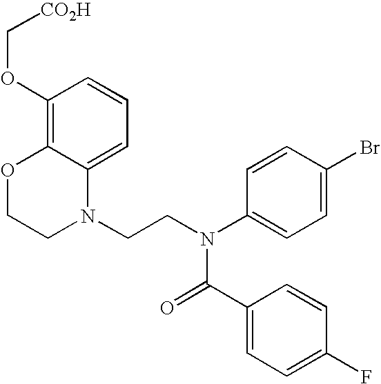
C1=C2C(=C(OC[CO2H])C=C1)OCCN2CCN(C1=CC=C(Br)C=C1)C(=O)C1=CC=C(F)C=C1
